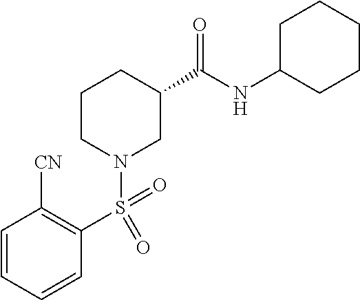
C1C(NC(C2CCCN(S(C3=C([CN])C=CC=C3)(=O)=O)C2)=O)CCCC1
